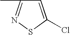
C1=C(Cl)SN=C1C
